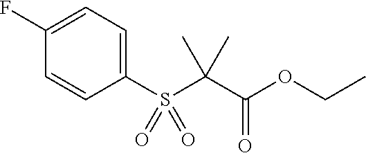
C1(S(C(C(OCC)=O)(C)C)(=O)=O)=CC=C(F)C=C1
